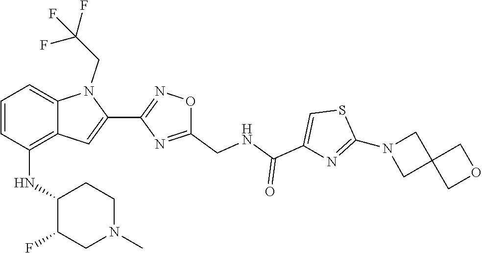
S1C(N2CC3(C2)COC3)=NC(C(=O)NCC2=NC(C3=CC4=C(NC5C(F)CN(C)CC5)C=CC=C4N3CC(F)(F)F)=NO2)=C1
